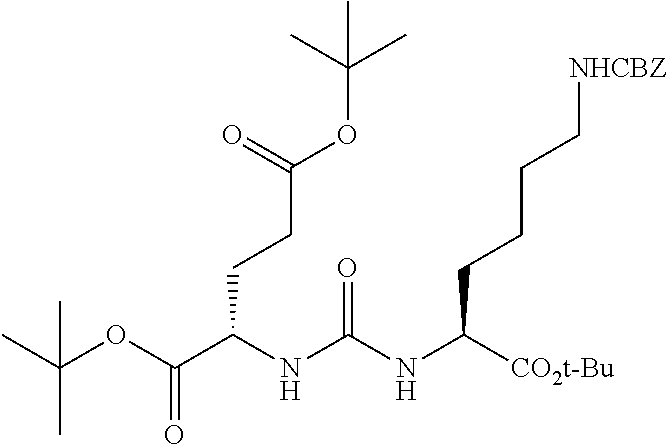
C(CCC(OC(C)(C)C)=O)(NC(NC([CO2t-Bu])CCCC[NHCBZ])=O)C(OC(C)(C)C)=O
